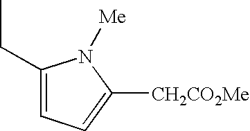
C1(CC)=CC=C([CH2CO2Me])N1[Me]
